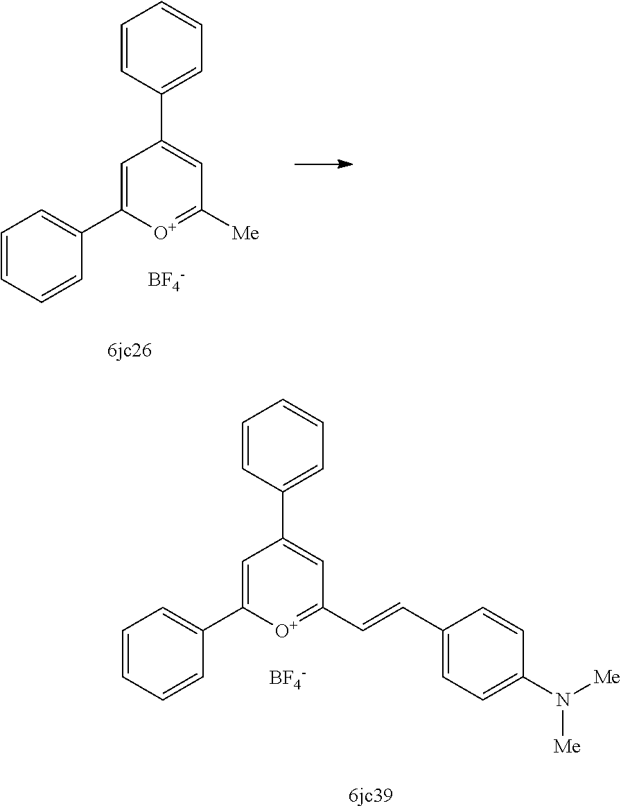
[BF4-].C1=CC(C2=CC([Me])=[O+]C(C3=CC=CC=C3)=C2)=CC=C1.[BF4-].C1=CC(C2=CC(C=CC3=CC=C(N([Me])[Me])C=C3)=[O+]C(C3=CC=CC=C3)=C2)=CC=C1
